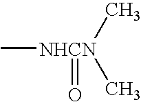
C[NHCN](=O)(C)C
